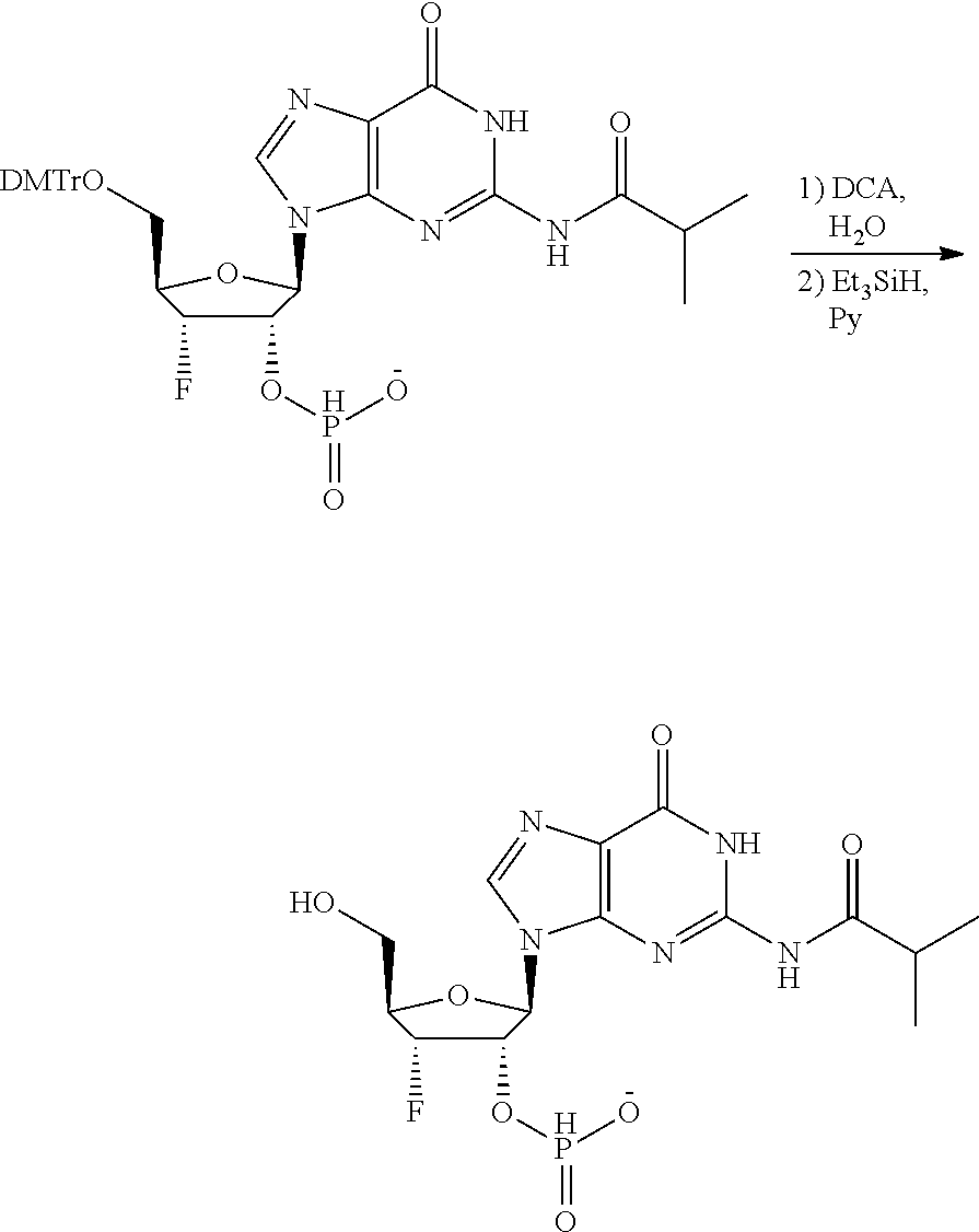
C1(O[HP](=O)O)C(F)C(CO)OC1N1C2=C(N=C1)C(=O)NC(NC(C(C)C)=O)=N2.[-].C1(O[HP](=O)O)C(F)C(C[DMTrO])OC1N1C2=C(N=C1)C(=O)NC(NC(C(C)C)=O)=N2.[-]
